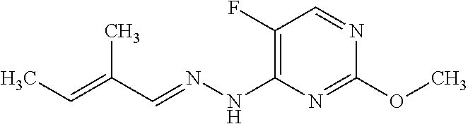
C(=NNC1=C(F)C=NC(OC)=N1)C(=CC)C
